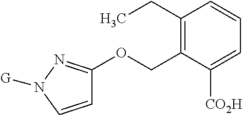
C1=CN([G])N=C1OCC1=C(CC)C=CC=C1[CO2H]
